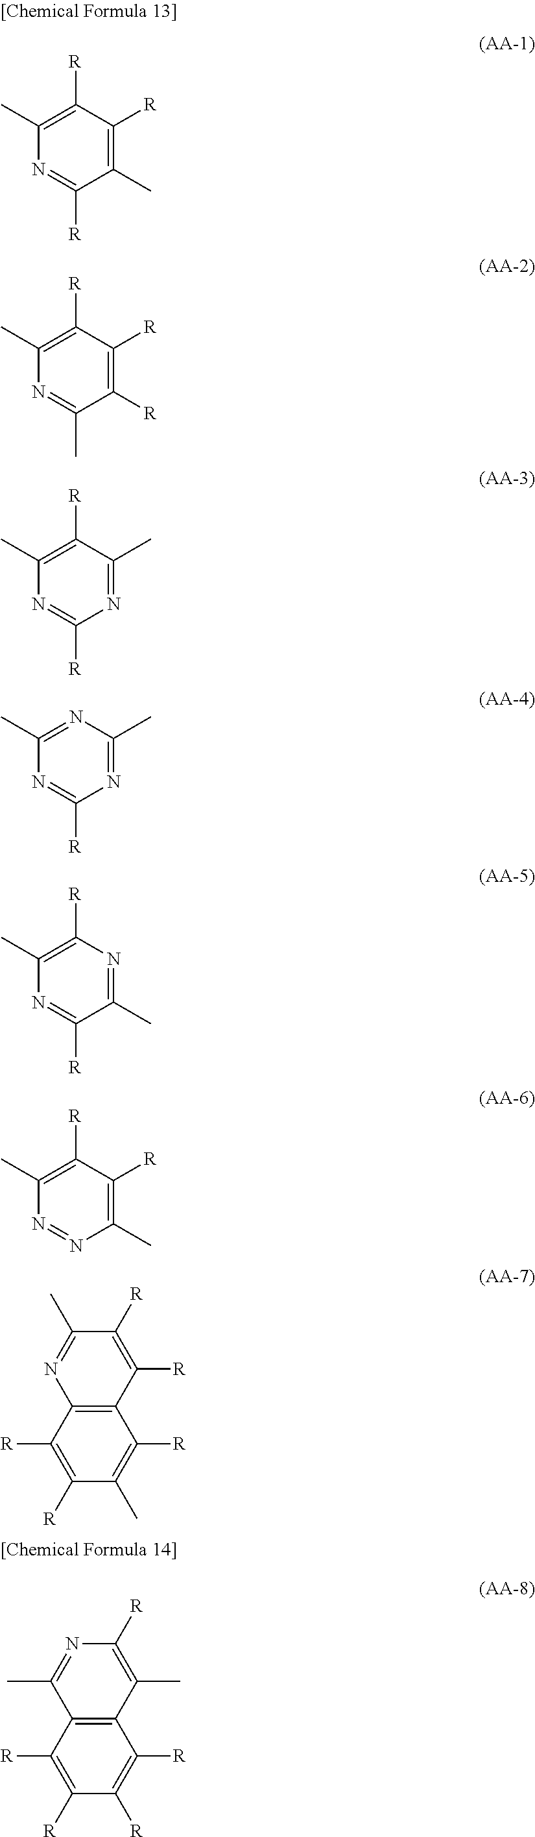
C1([R])=C(C)C([R])=NC(C)=C1[R].C1([R])=C([R])C(C)=NC(C)=C1[R].C1(C)=NC([R])=NC(C)=C1[R].C1(C)=NC([R])=NC(C)=N1.N1=C(C)C([R])=NC(C)=C1[R].C1([R])=C(C)N=NC(C)=C1[R].C12=C(C([R])=C([R])C(C)=C1[R])N=C(C)C([R])=C2[R].C12=C(C([R])=C([R])C([R])=C1[R])C(C)=NC([R])=C2C
